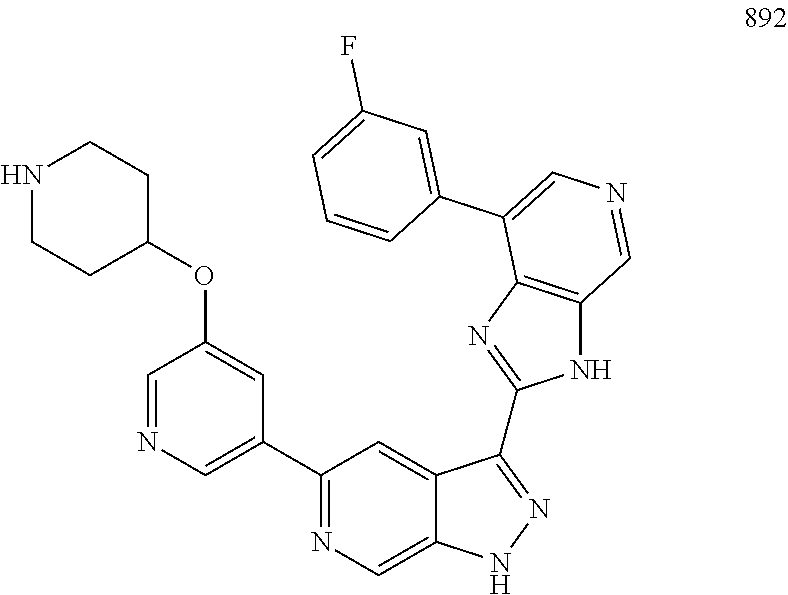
C1(C2=NC=C3C(=C2)C(C2=NC4=C(N2)C=NC=C4C2=CC(F)=CC=C2)=NN3)=CN=CC(OC2CCNCC2)=C1
